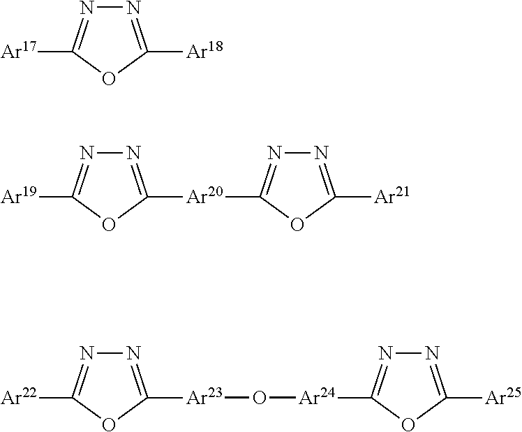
N1=C([Ar18])OC([Ar17])=N1.[Ar19]C1=NN=C([Ar20]C2=NN=C([Ar21])O2)O1.[Ar22]C1=NN=C([Ar23]O[Ar24]C2=NN=C([Ar25])O2)O1
